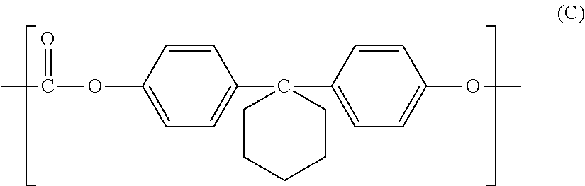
C1=CC(OC(C)=O)=CC=C1C1(C2=CC=C(OC)C=C2)CCCCC1
